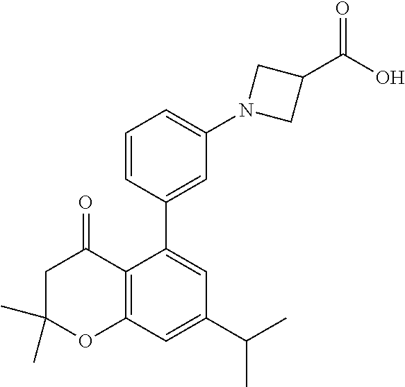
C1=CC(C2=CC(C(C)C)=CC3=C2C(=O)CC(C)(C)O3)=CC(N2CC(C(O)=O)C2)=C1
